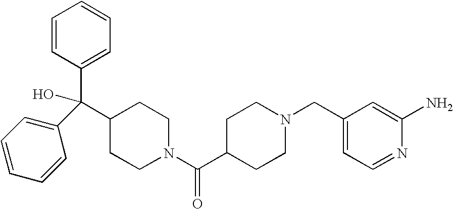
C1CN(C(C2CCN(CC3=CC=NC(N)=C3)CC2)=O)CCC1C(C1=CC=CC=C1)(C1=CC=CC=C1)O
